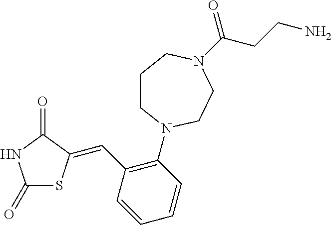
C1(=O)SC(=CC2=C(N3CCCN(C(CCN)=O)CC3)C=CC=C2)C(=O)N1
